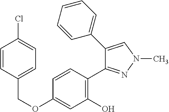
C(OC1=CC(O)=C(C2=NN(C)C=C2C2=CC=CC=C2)C=C1)C1=CC=C(Cl)C=C1
